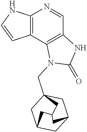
C12=C(C3=C(C=N1)NC(=O)N3CC13CC4CC(C1)CC(C4)C3)C=CN2
